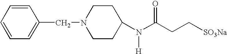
C1=CC=C(CN2CCC(N(C(CC[SO3Na])=O)[H])CC2)C=C1
